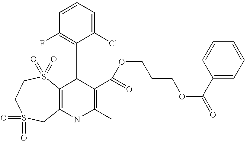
C12=C(NC(C)=C(C(OCCCOC(C3=CC=CC=C3)=O)=O)C1C1=C(F)C=CC=C1Cl)CS(=O)(=O)CCS2(=O)=O
